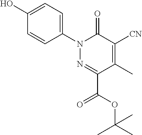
C1(N2N=C(C(OC(C)(C)C)=O)C(C)=C([CN])C2=O)=CC=C(O)C=C1
